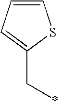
C1=CC=C(CC)S1
